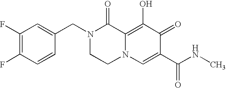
C1(F)=C(F)C=CC(CN2CCN3C(=C(O)C(=O)C(C(=O)NC)=C3)C2=O)=C1
